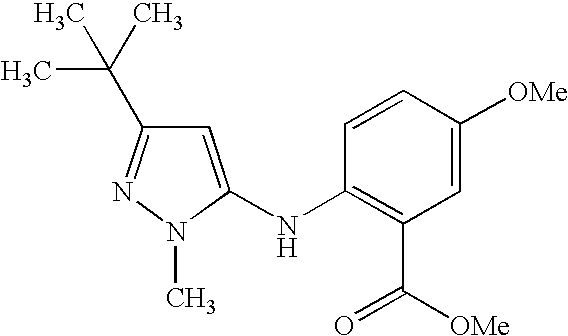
C1=C(NC2=C(C([OMe])=O)C=C([OMe])C=C2)N(C)N=C1C(C)(C)C
